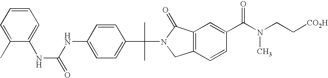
CC(N1C(=O)C2=C(C1)C=CC(C(N(CC[CO2H])C)=O)=C2)(C)C1=CC=C(NC(NC2=CC=CC=C2C)=O)C=C1
